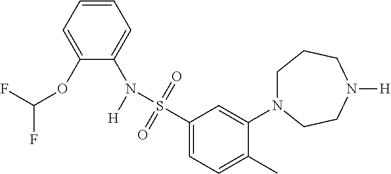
C1=CC=C(OC(F)F)C(N([H])S(C2=CC=C(C)C(N3CCCN([H])CC3)=C2)(=O)=O)=C1
